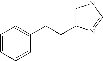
C1=CC=CC(CCC2CNC=N2)=C1
